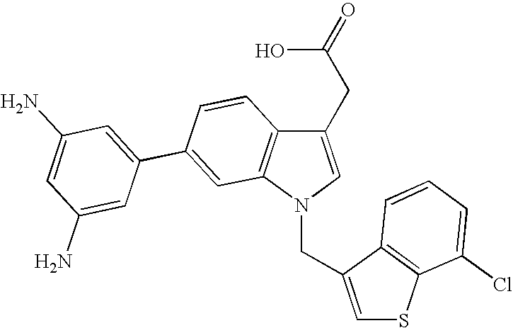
C1(CC(O)=O)=CN(CC2=CSC3=C2C=CC=C3Cl)C2=C1C=CC(C1=CC(N)=CC(N)=C1)=C2
